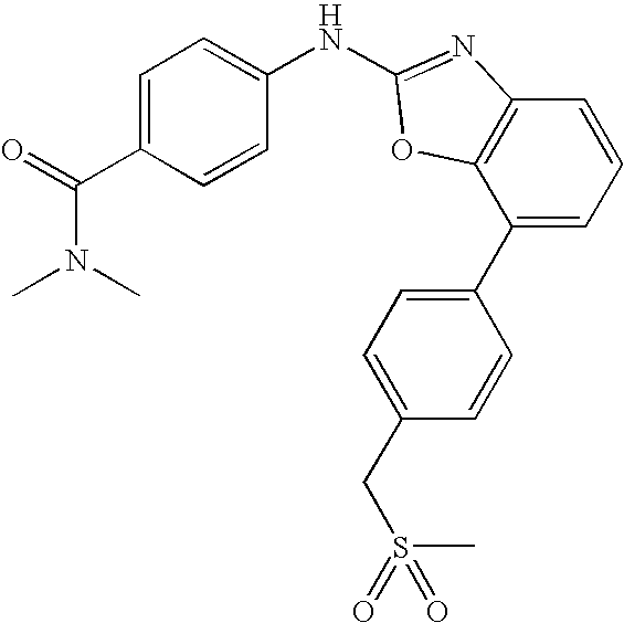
C1(C2=CC=CC3=C2OC(NC2=CC=C(C(N(C)C)=O)C=C2)=N3)=CC=C(CS(C)(=O)=O)C=C1
